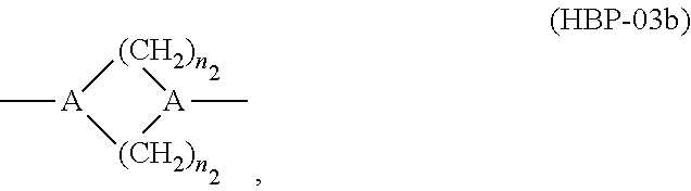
C[A]1[(CH2)n][A](C)[(CH2)n]1
